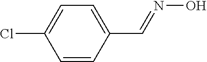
C1=C(Cl)C=CC(C=NO)=C1
